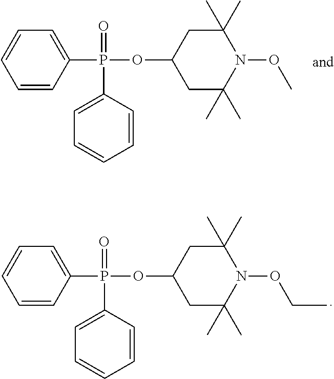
C1=CC(P(OC2CC(C)(C)N(OC)C(C)(C)C2)(C2=CC=CC=C2)=O)=CC=C1.C1=CC(P(OC2CC(C)(C)N(OCC)C(C)(C)C2)(C2=CC=CC=C2)=O)=CC=C1
